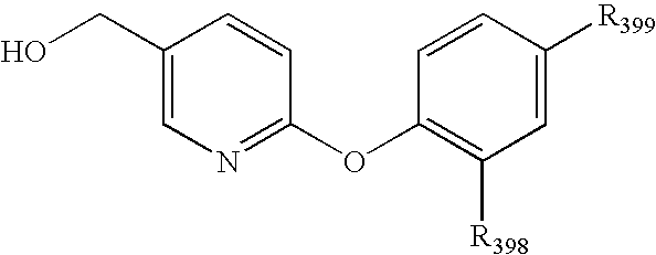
C1(CO)=CN=C(OC2=C([R398])C=C([R399])C=C2)C=C1
